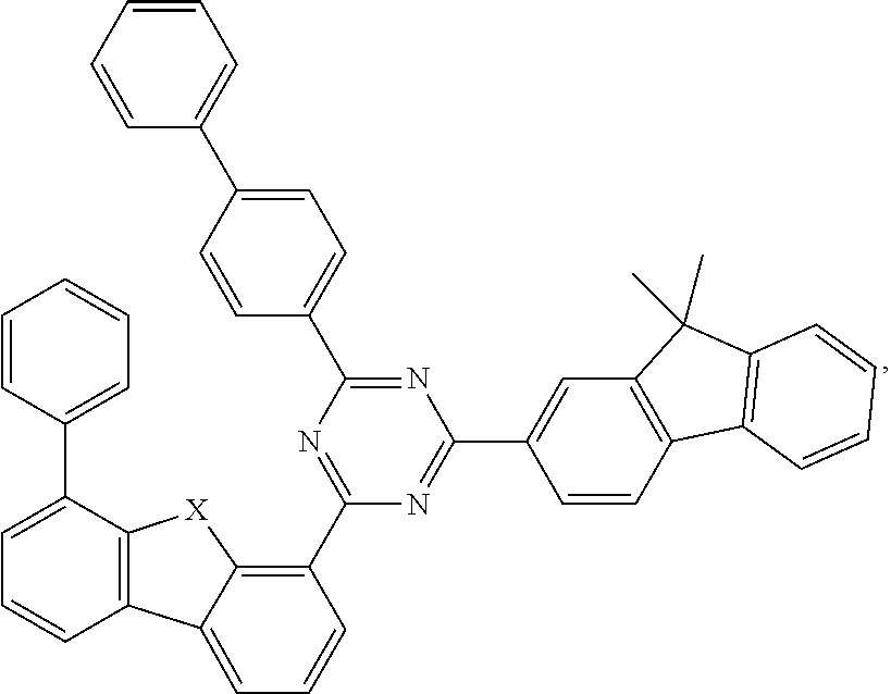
C12=C(C=CC(C3=NC(C4=C5C(=CC=C4)C4=C(C(C6=CC=CC=C6)=CC=C4)[X]5)=NC(C4=CC=C(C5=CC=CC=C5)C=C4)=N3)=C1)C1=C(C2(C)C)C=CC=C1
